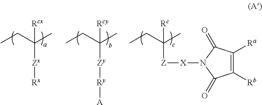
CCC(C)([Rcx])[Zx][Rx].CCC(C)([Rcy])[Zy][Ry][A].CCC(C)([Rc])[Z][X]N1C(=O)C([Rb])=C([Ra])C1=O
